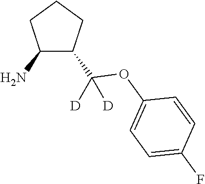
C1(N)C(C(OC2=CC=C(F)C=C2)([D])[D])CCC1
